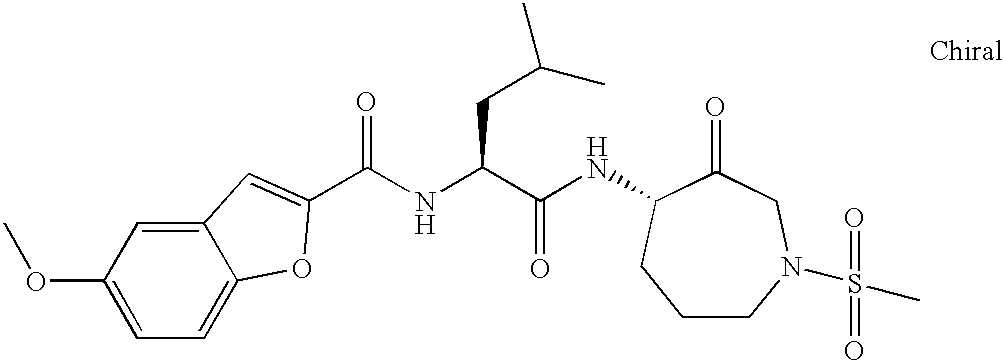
C1(OC)=CC=C2C(=C1)C=C(C(NC(C(NC1C(=O)CN(S(C)(=O)=O)CCC1)=O)CC(C)C)=O)O2
